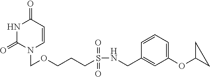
N1C(=O)N(COCCCS(NCC2=CC(OC3CC3)=CC=C2)(=O)=O)C=CC1=O
